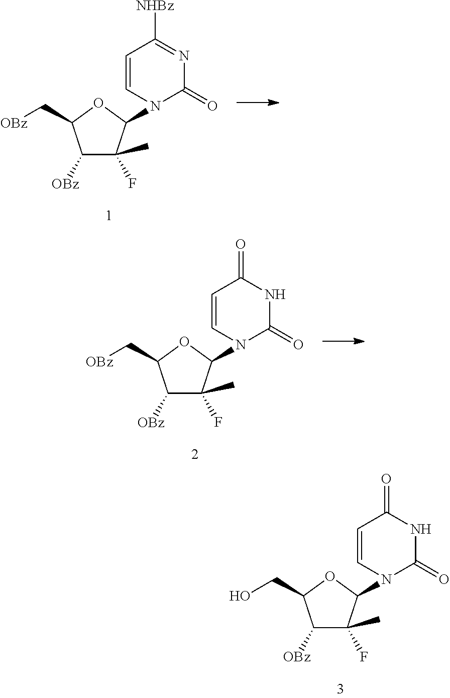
C1=CN(C2C(F)(C)C([OBz])C(CO)O2)C(=O)NC1=O.C1=CN(C2C(F)(C)C([OBz])C(C[OBz])O2)C(=O)N=C1[NHBz].C1=CN(C2C(F)(C)C([OBz])C(C[OBz])O2)C(=O)NC1=O
